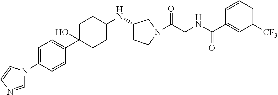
C1=C(N2C=NC=C2)C=CC(C2(O)CCC(NC3CCN(C(CNC(C4=CC([CF3])=CC=C4)=O)=O)C3)CC2)=C1
